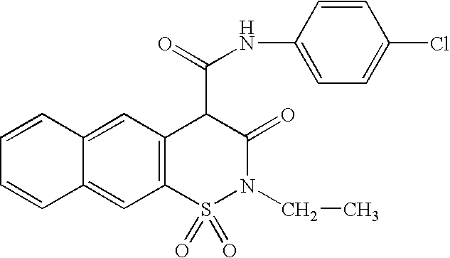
N(C(C1C(=O)N(CC)S(=O)(=O)C2=C1C=C1C(=C2)C=CC=C1)=O)C1=CC=C(Cl)C=C1
